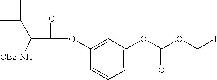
C1(OC(OCI)=O)=CC=CC(OC(C(C(C)C)[CBz-NH])=O)=C1
